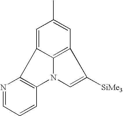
C1=C2C3=C(C=C1C)C([SiMe3])=CN3C1=C2N=CC=C1
